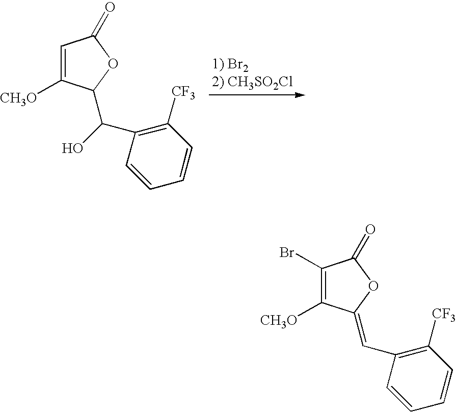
C1=C([CH3O])C(C(O)C2=C([CF3])C=CC=C2)OC1=O.C1(Br)=C([CH3O])C(=CC2=C([CF3])C=CC=C2)OC1=O
